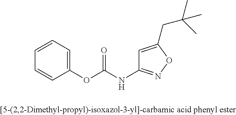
C1=CC=C(OC(NC2=NOC(CC(C)(C)C)=C2)=O)C=C1
